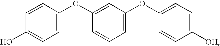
C1=CC(O)=CC=C1OC1=CC(OC2=CC=C([OH])C=C2)=CC=C1
